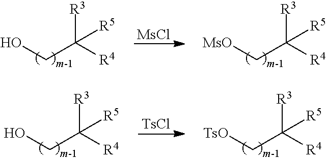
OCC([R4])([R3])[R5].[MsO]CC([R4])([R3])[R5].[MsCl].OCC([R4])([R3])[R5].[TsO]CC([R4])([R3])[R5].[TsCl]
